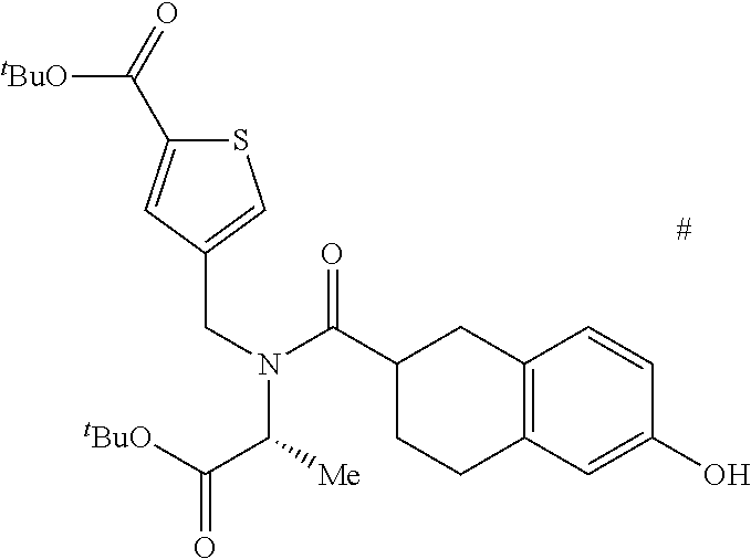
C(C1CCC2=C(C1)C=CC(O)=C2)(=O)N(CC1=CSC(C(=O)[tBuO])=C1)C(C(=O)[tBuO])[Me]
